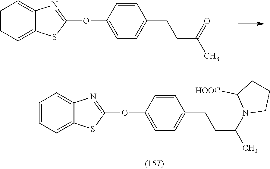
C(C(C)=O)CC1=CC=C(OC2=NC3=CC=CC=C3S2)C=C1.C1CN(C(CCC2=CC=C(OC3=NC4=CC=CC=C4S3)C=C2)C)C([HOOC])C1
